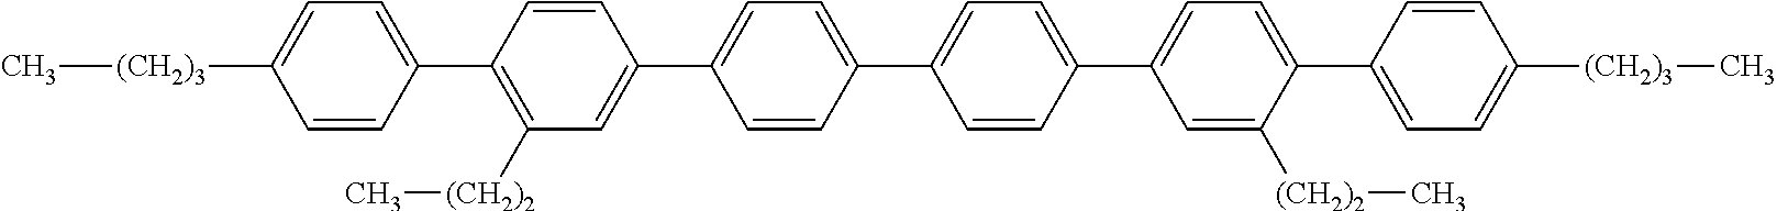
C1=CC([(CH2)3]C)=CC=C1C1=C([(CH2)2]C)C=C(C2=CC=C(C3=CC=C(C4=CC=C(C5=CC=C([(CH2)3]C)C=C5)C([(CH2)2]C)=C4)C=C3)C=C2)C=C1
